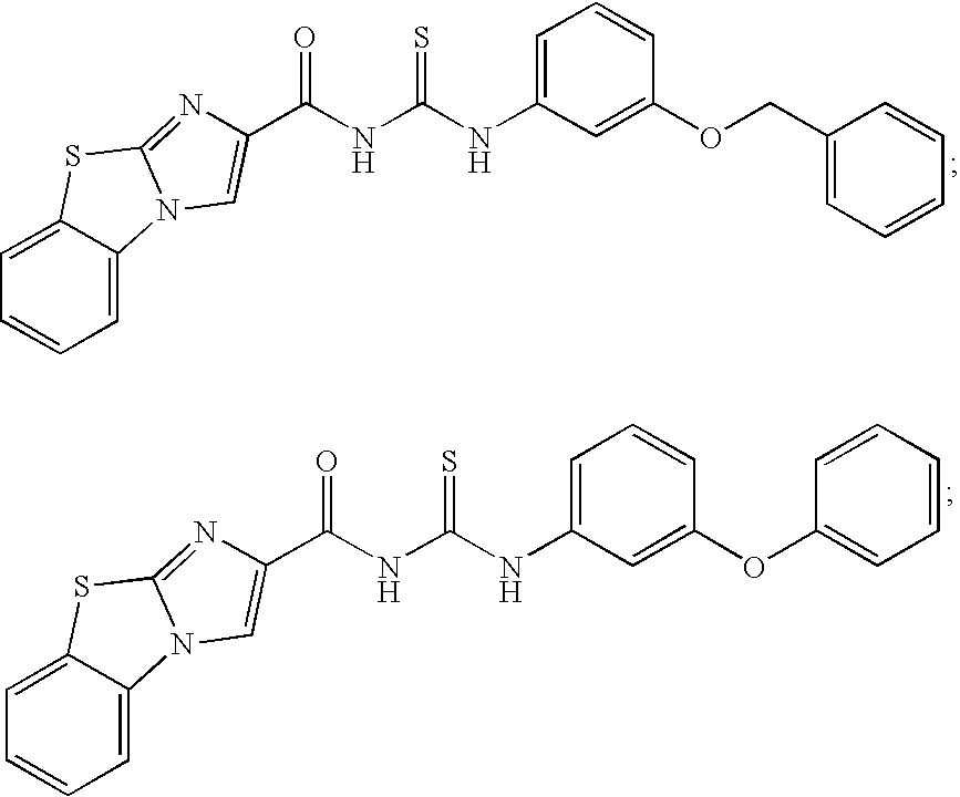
C1=C2C(=CC=C1)N1C(=NC(C(=O)NC(NC3=CC=CC(OCC4=CC=CC=C4)=C3)=S)=C1)S2.C1=C2C(=CC=C1)N1C(=NC(C(=O)NC(NC3=CC=CC(OC4=CC=CC=C4)=C3)=S)=C1)S2
